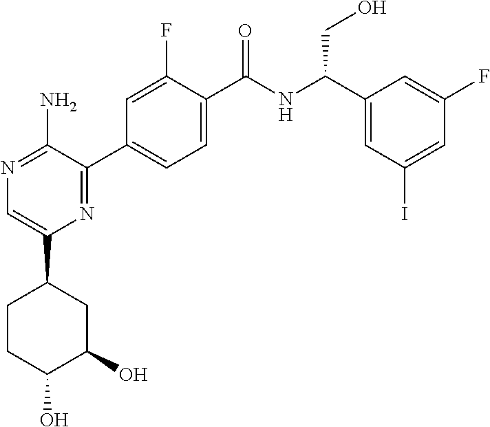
N1=C(N)C(C2=CC=C(C(NC(C3=CC(I)=CC(F)=C3)CO)=O)C(F)=C2)=NC(C2CCC(O)C(O)C2)=C1
